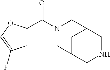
N1(C(C2=CC(F)=CO2)=O)CC2CNCC(C1)C2
